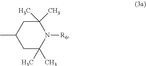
C1C(C)(C)N([R6])C(C)(C)CC1C
